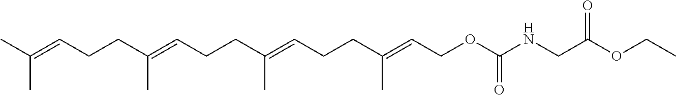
CC(=CCCC(=CCCC(=CCCC(=CCOC(NCC(OCC)=O)=O)C)C)C)C
